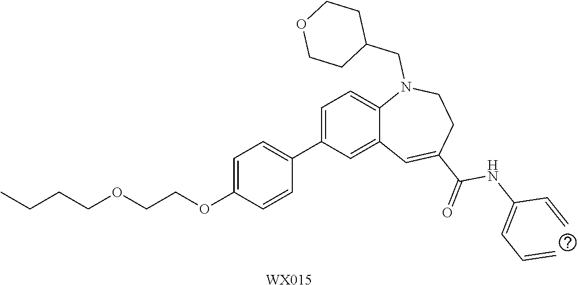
[WX015].CCCCOCCOC1=CC=C(C2=CC=C3C(=C2)C=C(C(=O)NC(=CC=C)C=C)CCN3CC2CCOCC2)C=C1
